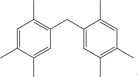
C1=C(C)C(C)=CC(CC2=CC(C)=C(C)C=C2C)=C1C
